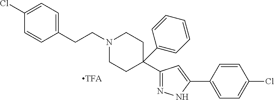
C1(CCN2CCC(C3=NNC(C4=CC=C(Cl)C=C4)=C3)(C3=CC=CC=C3)CC2)=CC=C(Cl)C=C1
